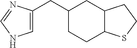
C1=C(CC2CCC3C(C2)CCS3)N=CN1
